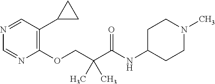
N1=CC(C2CC2)=C(OCC(C(NC2CCN(C)CC2)=O)(C)C)N=C1
